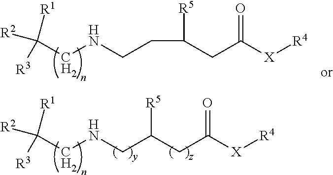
C(C([X][R4])=O)C([R5])CNCC([R1])([R3])[R2].C(CC([X][R4])=O)([R5])CCNCC([R1])([R3])[R2]
